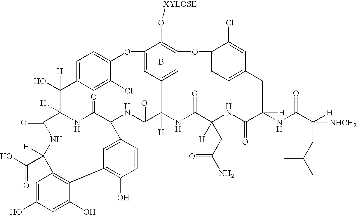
C1(=O)C2([H])NC(=O)C(NC(=O)C3([H])NC(=O)C([H])(CC(N)=O)NC(=O)C(NC(C(CC(C)C)([NHCH2])[H])=O)([H])CC4=CC=C(OC5=C(O[XYLOSE])C(=CC3=C5)OC3=CC=C(C2([H])O)C=C3Cl)C(Cl)=C4)C2=CC(=C(O)C=C2)C2=C(C([H])(C(O)=O)N1)C=C(O)C=C2O.B
